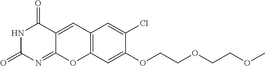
N1C(=O)N=C2C(=CC3=C(O2)C=C(OCCOCCOC)C(Cl)=C3)C1=O
